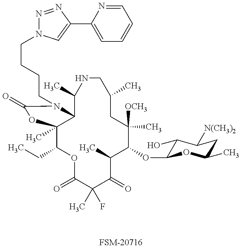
[FSM-20716].C1(CC)C2(C)C(N(CCCCN3N=NC(C4=CC=CC=N4)=C3)C(=O)O2)C(C)NCC(C)CC([OCH3])(C)C(OC2C(O)C([N(CH3)2])CC(C)O2)C(C)C(=O)C(C)(F)C(=O)O1
